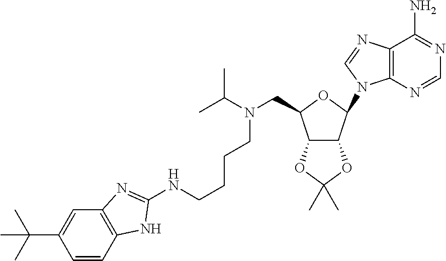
C12=C(N=CN=C1N)N(C1OC(CN(C(C)C)CCCCNC3=NC4=C(C=CC(C(C)(C)C)=C4)N3)C3C1OC(C)(C)O3)C=N2
